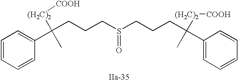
S(=O)(CCCC(C1=CC=CC=C1)([(H2C)2][COOH])C)CCCC(C1=CC=CC=C1)([(H2C)2][COOH])C
